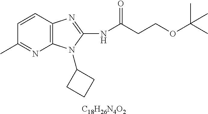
[C18H26N4O2].C1=CC2=C(N=C1C)N(C1CCC1)C(NC(CCOC(C)(C)C)=O)=N2
